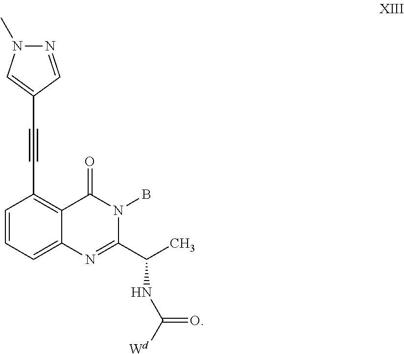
C1=CC=C2C(=C1C#CC1=CN(C)N=C1)C(=O)N(B)C(C(NC(=O)[Wd])C)=N2
